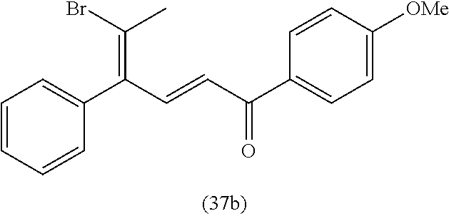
C1=CC=CC(C(C=CC(C2=CC=C([OMe])C=C2)=O)=C(Br)C)=C1
